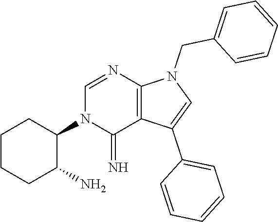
C1CCC(N)C(N2C(=N)C3=C(N=C2)N(CC2=CC=CC=C2)C=C3C2=CC=CC=C2)C1
